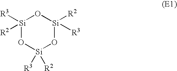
[Si]1([R3])([R2])O[Si]([R3])([R2])O[Si]([R2])([R3])O1
